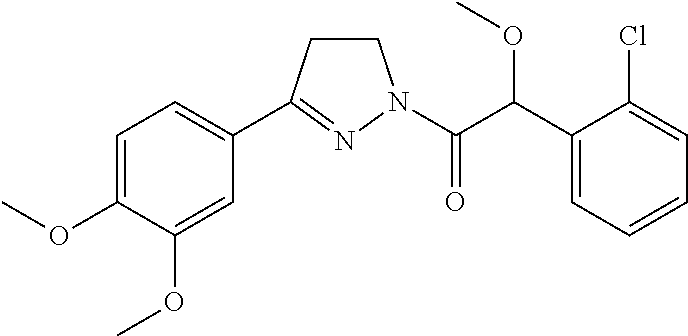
C1CC(C2=CC=C(OC)C(OC)=C2)=NN1C(C(C1=CC=CC=C1Cl)OC)=O
